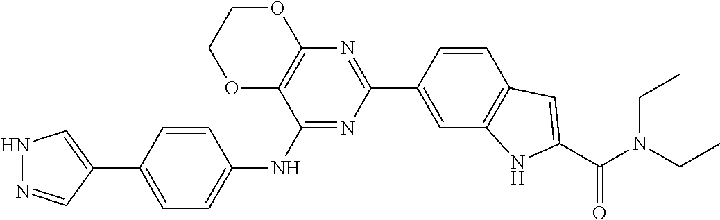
C1=C(C2=CNN=C2)C=CC(NC2=NC(C3=CC4=C(C=C3)C=C(C(N(CC)CC)=O)N4)=NC3=C2OCCO3)=C1
